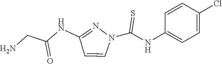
NCC(NC1=NN(C(NC2=CC=C(Cl)C=C2)=S)C=C1)=O
